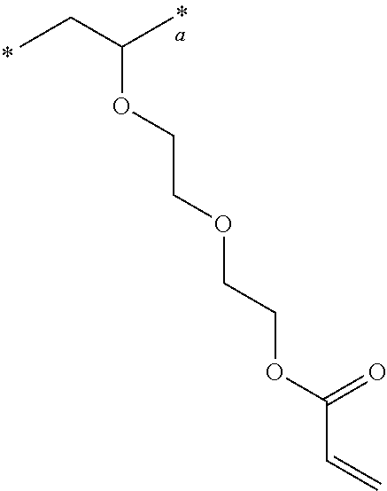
CCC(C)OCCOCCOC(=O)C=C
